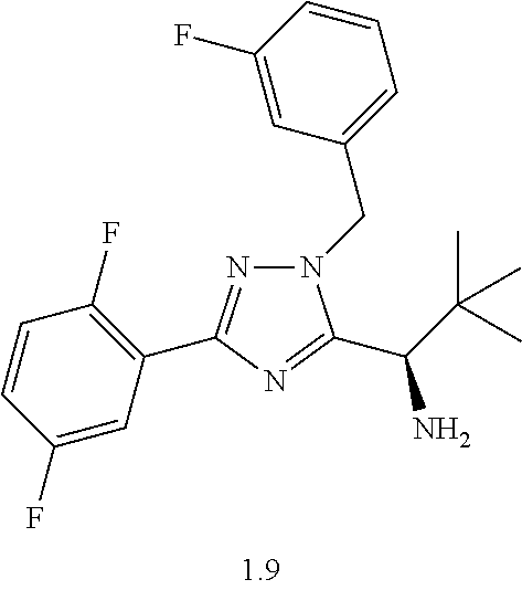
N1(CC2=CC=CC(F)=C2)N=C(C2=C(F)C=CC(F)=C2)N=C1C(C(C)(C)C)N
